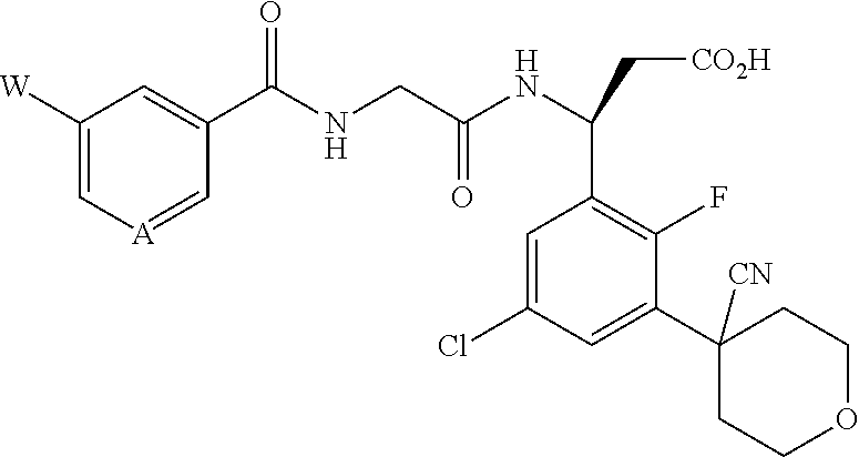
C1([W])=C[A]=CC(C(NCC(NC(C[CO2H])C2=C(F)C(C3([CN])CCOCC3)=CC(Cl)=C2)=O)=O)=C1
